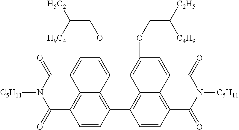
C1=CC2=C3C4=C1C(=O)N([C5H11])C(=O)C4=CC(OCC([H9C4])[H5C2])=C3C1=C(OCC([C4H9])[C2H5])C=C3C4=C(C=CC2=C14)C(=O)N([C5H11])C3=O
